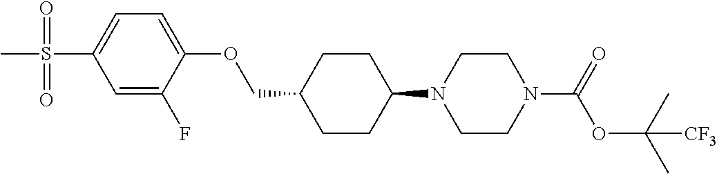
C1CC(N2CCN(C(OC(C)(C)[CF3])=O)CC2)CCC1COC1=CC=C(S(=O)(=O)C)C=C1F
